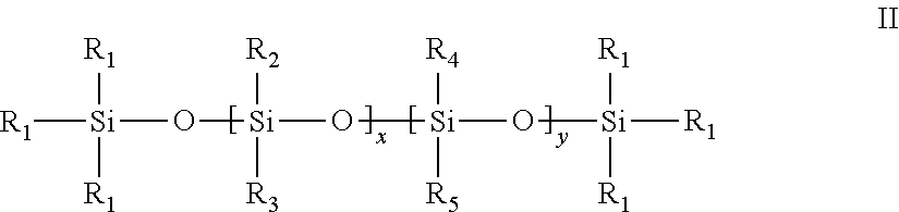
[Si](O[Si](O[Si](O[Si]([R1])([R1])[R1])([R5])[R4])([R3])[R2])([R1])([R1])[R1]
